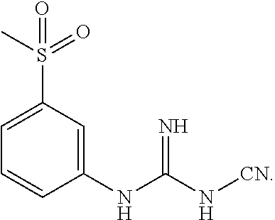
C1(NC(N[CN])=N)=CC(S(C)(=O)=O)=CC=C1
